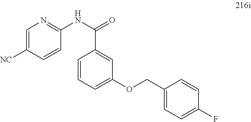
C1=C([NC])C=CC(NC(=O)C2=CC(OCC3=CC=C(F)C=C3)=CC=C2)=N1
